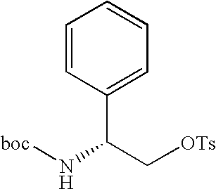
C1=CC(C(C[OTs])N[cob])=CC=C1
